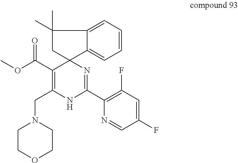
C1=C2C3(CC(C)(C)C2=CC=C1)C(C(OC)=O)=C(CN1CCOCC1)NC(C1=C(F)C=C(F)C=N1)=N3
